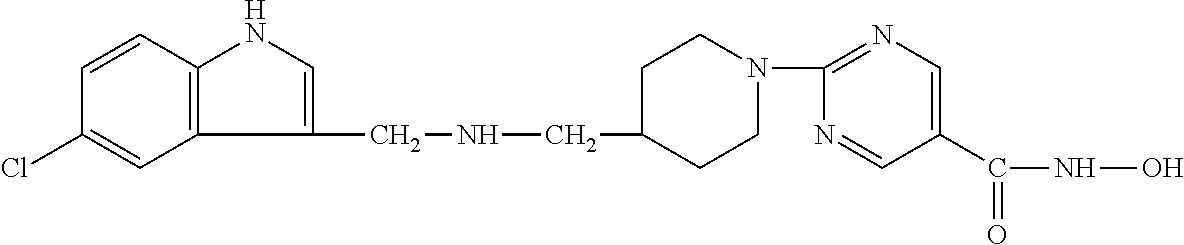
C12=C(C=CC(Cl)=C1)NC=C2CNCC1CCN(C2=NC=C(C(NO)=O)C=N2)CC1
